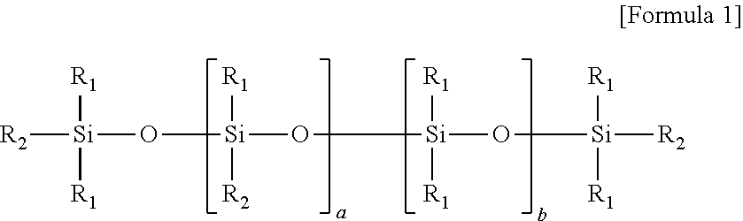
[R2][Si]([R1])([R1])O[Si](O[Si](O[Si]([R2])([R1])[R1])([R1])[R1])([R1])[R2]
